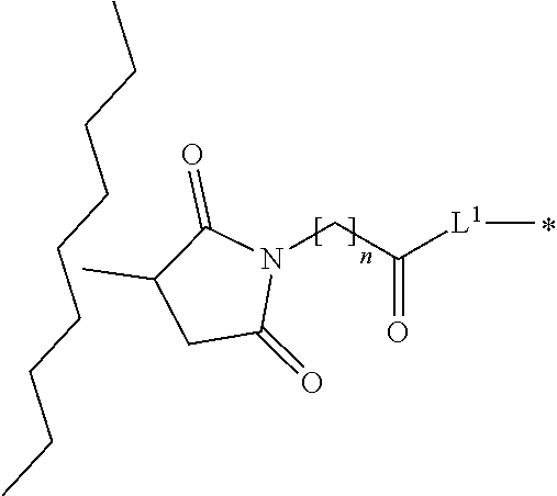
CC1CC(=O)N(CC(=O)[L1]C)C1=O.CCCCCCCCC
